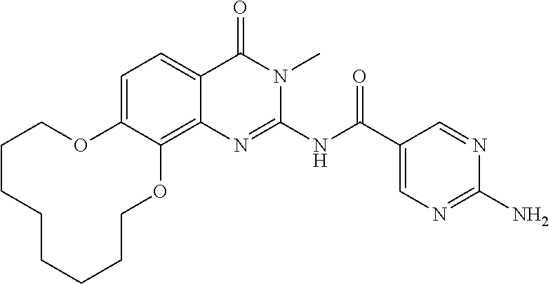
C1=C2C(=C3C(=C1)C(=O)N(C)C(NC(=O)C1=CN=C(N)N=C1)=N3)OCCCCCCCCO2
